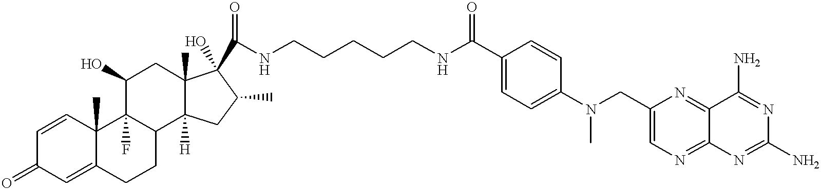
C12(C)C(=CC(=O)C=C1)CCC1C2(F)C(O)CC2(C)C1([H])CC(C)C2(C(NCCCCCNC(C1=CC=C(N(CC2=CN=C3C(=N2)C(N)=NC(N)=N3)C)C=C1)=O)=O)O
